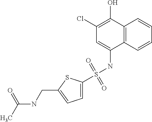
C12=C(C=CC=C1)C(NS(=O)(=O)C1=CC=C(CNC(C)=O)S1)=CC(Cl)=C2O
